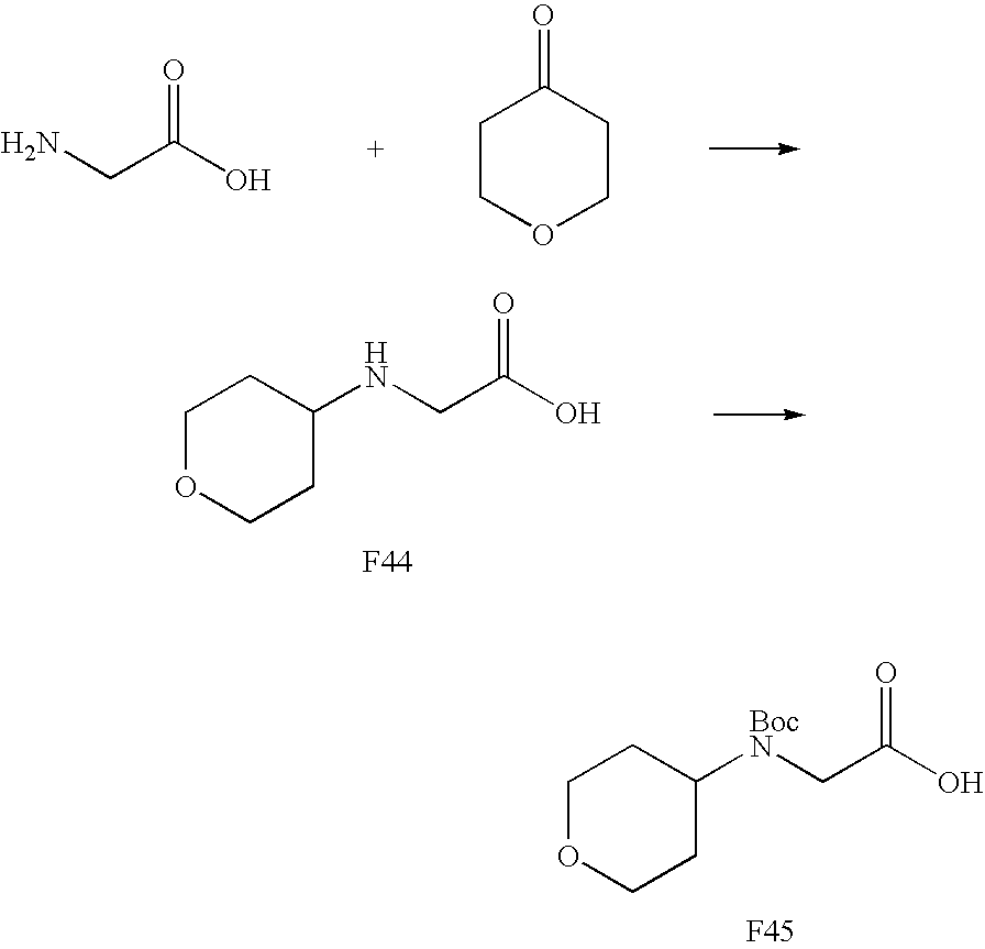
C1OCCC([BocN]CC(O)=O)C1.[F45].NCC(O)=O.C1COCCC1=O.C1OCCC(NCC(O)=O)C1.[F44]
